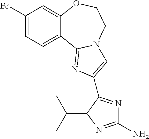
C1(Br)=CC=C2C(=C1)OCCN1C2=NC(C2=NC(N)=NC2C(C)C)=C1
